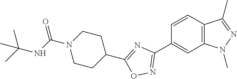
C1=CC2=C(C=C1C1=NOC(C3CCN(C(NC(C)(C)C)=O)CC3)=N1)N(C)N=C2C
